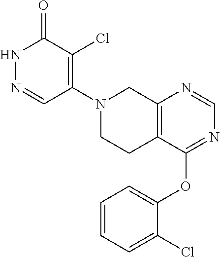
N1=C(OC2=CC=CC=C2Cl)C2=C(N=C1)CN(C1=C(Cl)C(=O)NN=C1)CC2
